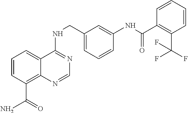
C1=CC(C(N)=O)=C2C(=C1)C(NCC1=CC=CC(NC(=O)C3=C(C(F)(F)F)C=CC=C3)=C1)=NC=N2
